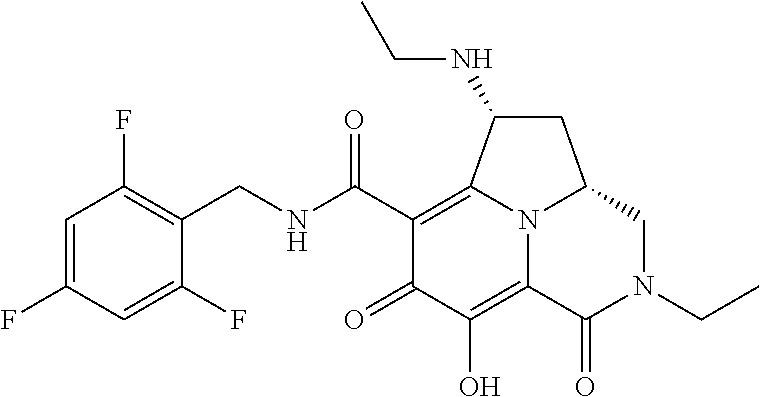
C1=C(F)C=C(F)C(CNC(C2=C3C(NCC)CC4CN(CC)C(=O)C(=C(O)C2=O)N34)=O)=C1F
